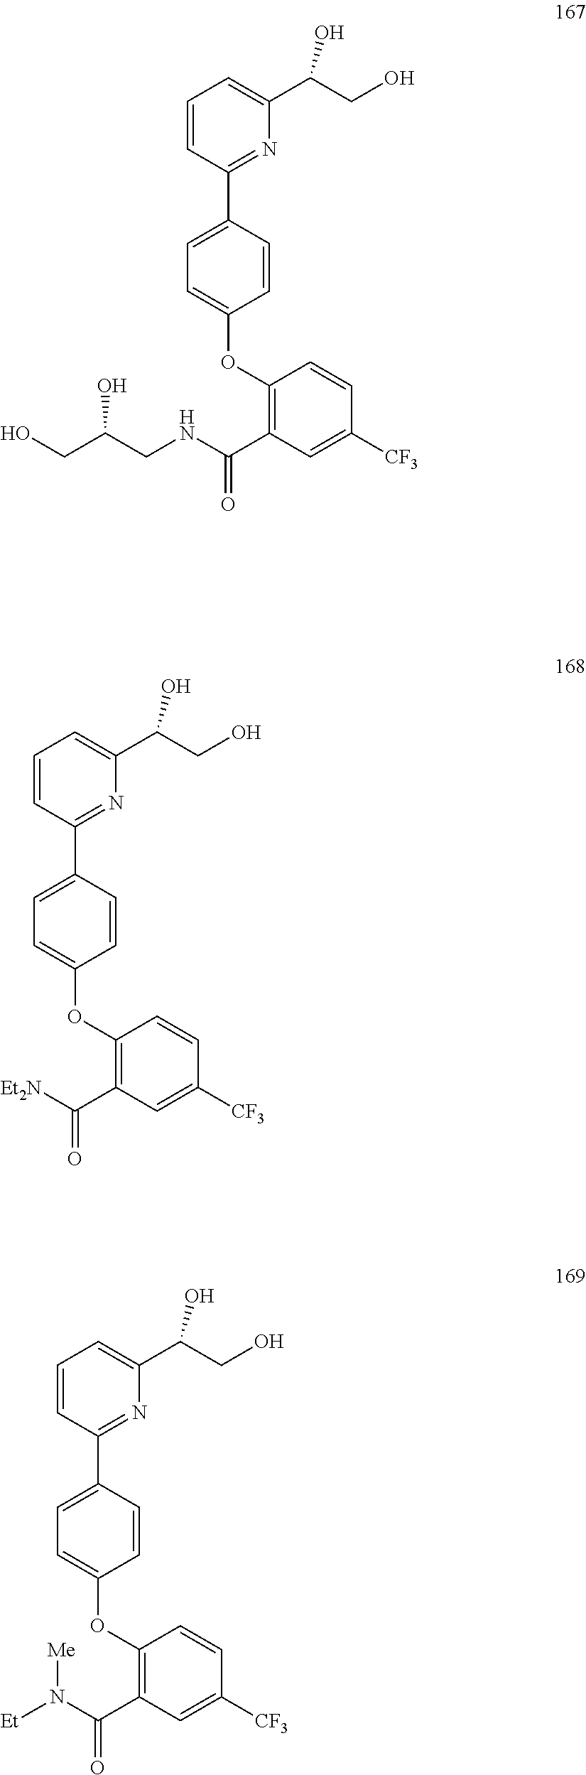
C1=CC(C2=CC=C(OC3=C(C(=O)NCC(O)CO)C=C([CF3])C=C3)C=C2)=NC(C(CO)O)=C1.C1=CC(C2=CC=C(OC3=C(C(=O)[Et2N])C=C([CF3])C=C3)C=C2)=NC(C(CO)O)=C1.C1=CC(C2=CC=C(OC3=C(C(=O)N([Et])[Me])C=C([CF3])C=C3)C=C2)=NC(C(CO)O)=C1
